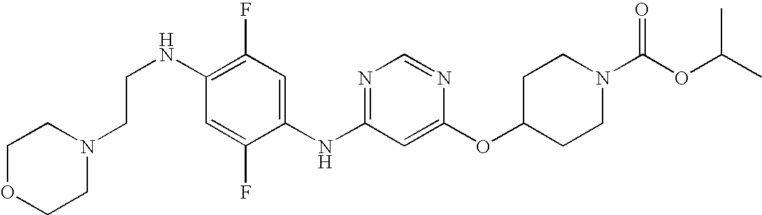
C1(NCCN2CCOCC2)=C(F)C=C(NC2=NC=NC(OC3CCN(C(OC(C)C)=O)CC3)=C2)C(F)=C1
